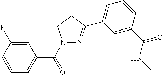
C1=CC=C(C(=O)N2N=C(C3=CC=CC(C(NC)=O)=C3)CC2)C=C1F
